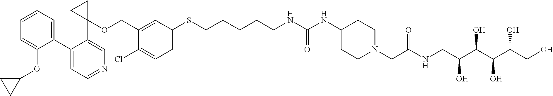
C1(C2=CC=NC=C2C2(OCC3=CC(SCCCCCNC(NC4CCN(CC(NCC(C(C(C(CO)O)O)O)O)=O)CC4)=O)=CC=C3Cl)CC2)=CC=CC=C1OC1CC1
